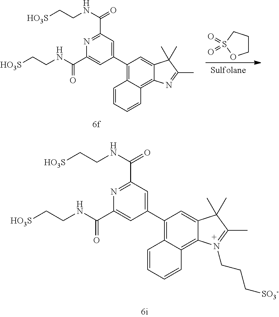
N1=C(C(NCC[HO3S])=O)C=C(C2=C3C(=C4C(=C2)C(C)(C)C(C)=N4CCC[SO3-])C=CC=C3)C=C1C(NCC[HO3S])=O.C1CCS(=O)(=O)O1.N1=C(C(NCC[HO3S])=O)C=C(C2=C3C(=C4C(=C2)C(C)(C)C(C)=N4)C=CC=C3)C=C1C(NCC[HO3S])=O
